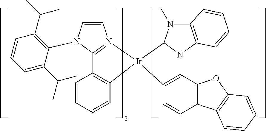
C1=CC=CC2=C1C1=N([Ir]23C2=C(C4=C(C=C2)C2=C(O4)C=CC=C2)N2C4=C(N(C)C32)C=CC=C4)C=CN1C1=C(C(C)C)C=CC=C1C(C)C
